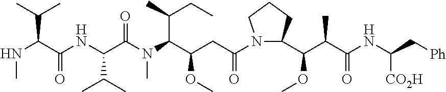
N(C(C(NC(C(N(C(C(CC(N1C(C(C(C(NC(C[Ph])[CO2H])=O)C)OC)CCC1)=O)OC)C(C)CC)C)=O)C(C)C)=O)C(C)C)C
